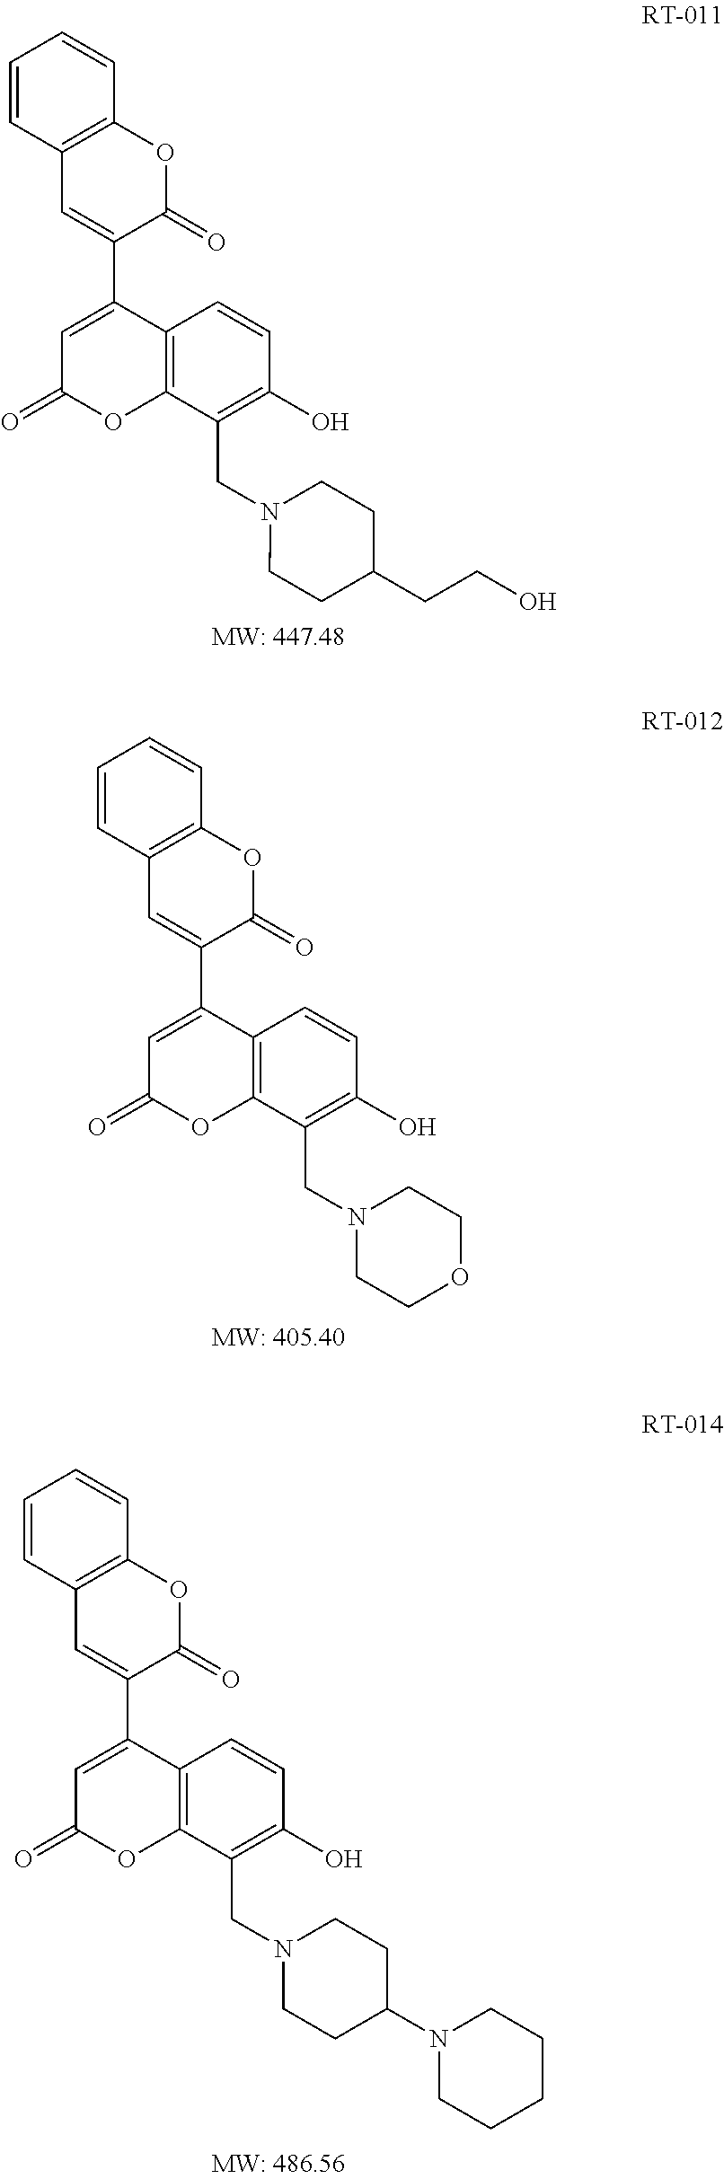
C1=CC2=C(C=C1)OC(=O)C(C1=CC(=O)OC3=C1C=CC(O)=C3CN1CCOCC1)=C2.C1=CC2=C(C=C1)OC(=O)C(C1=CC(=O)OC3=C1C=CC(O)=C3CN1CCC(CCO)CC1)=C2.C1=CC2=C(C=C1)OC(=O)C(C1=CC(=O)OC3=C1C=CC(O)=C3CN1CCC(N3CCCCC3)CC1)=C2
